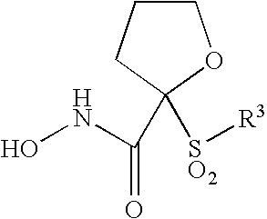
C1CCC(C(NO)=O)([SO2][R3])O1
